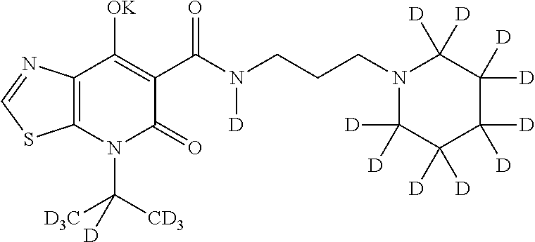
C12=C(N(C([D3C])([CD3])[D])C(=O)C(C(N(CCCN3C([D])([D])C([D])([D])C([D])([D])C([D])([D])C3([D])[D])[D])=O)=C1[OK])SC=N2
